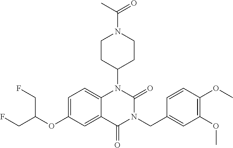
C1=C(OC(CF)CF)C=C2C(=C1)N(C1CCN(C(=O)C)CC1)C(=O)N(CC1=CC(OC)=C(OC)C=C1)C2=O
